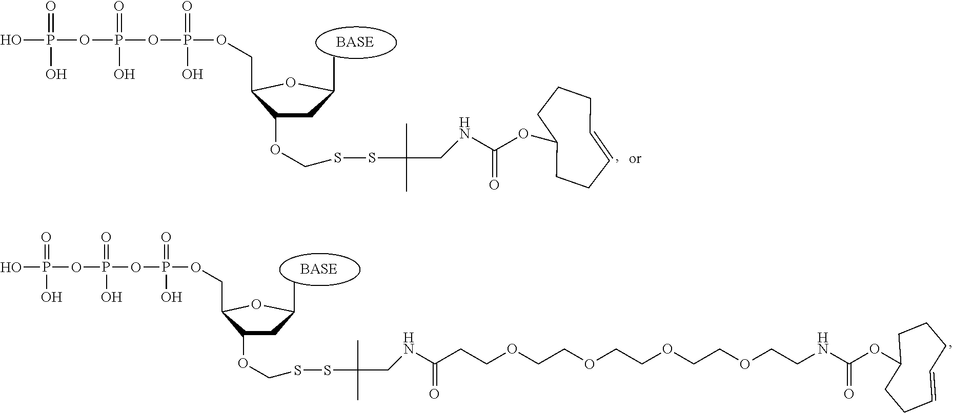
C1(OCSSC(C)(C)CNC(OC2CCCC=CCC2)=O)CC(C)OC1COP(OP(OP(O)(O)=O)(O)=O)(O)=O.C1(OCSSC(C)(C)CNC(=O)CCOCCOCCOCCOCCNC(OC2CCCC=CCC2)=O)CC(C)OC1COP(OP(OP(O)(O)=O)(O)=O)(O)=O
